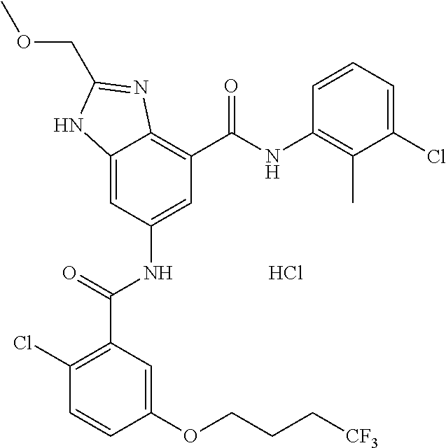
C12=CC(NC(C3=C(Cl)C=CC(OCCC[CF3])=C3)=O)=CC(C(NC3=C(C)C(Cl)=CC=C3)=O)=C1N=C(COC)N2.Cl
